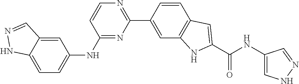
C1(NC2=CC=C3C(=C2)C=NN3)=NC(C2=CC3=C(C=C2)C=C(C(NC2=CNN=C2)=O)N3)=NC=C1
